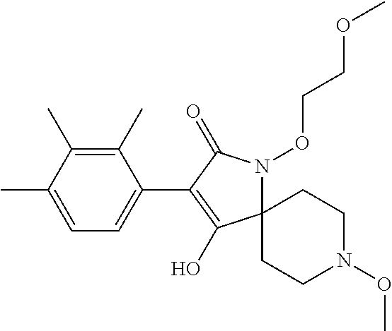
C12(N(OCCOC)C(=O)C(C3=CC=C(C)C(C)=C3C)=C1O)CCN(OC)CC2
